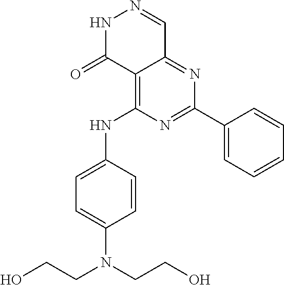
N1=C(C2=CC=CC=C2)N=C2C(=C1NC1=CC=C(N(CCO)CCO)C=C1)C(=O)NN=C2
